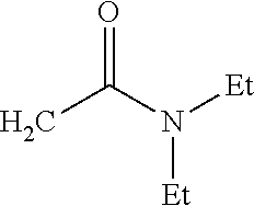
CC(N([Et])[Et])=O
